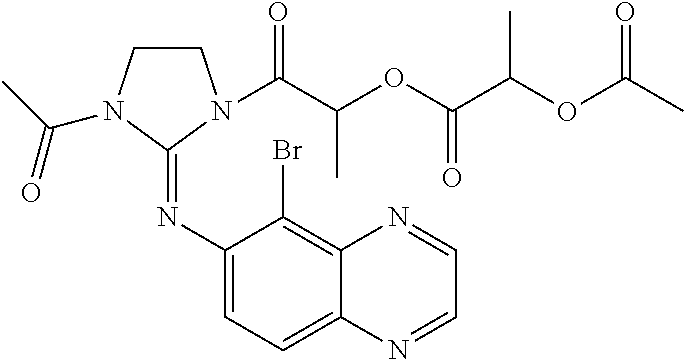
C1CN(C(C)=O)C(=NC2=CC=C3C(=C2Br)N=CC=N3)N1C(C(OC(C(OC(C)=O)C)=O)C)=O
